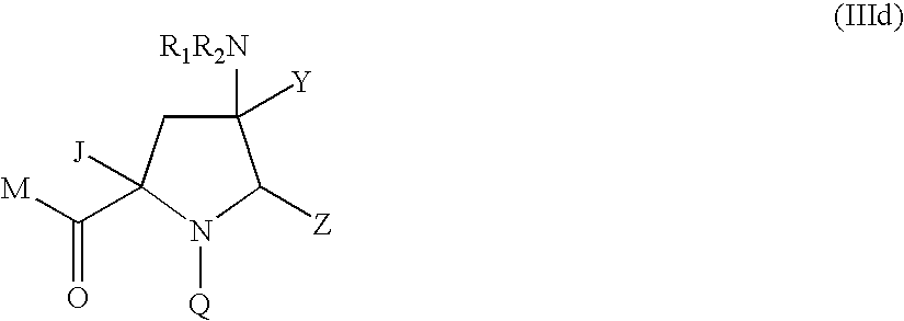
C1([R1R2N])([Y])CC(C([M])=O)([J])N([Q])C1[Z]
